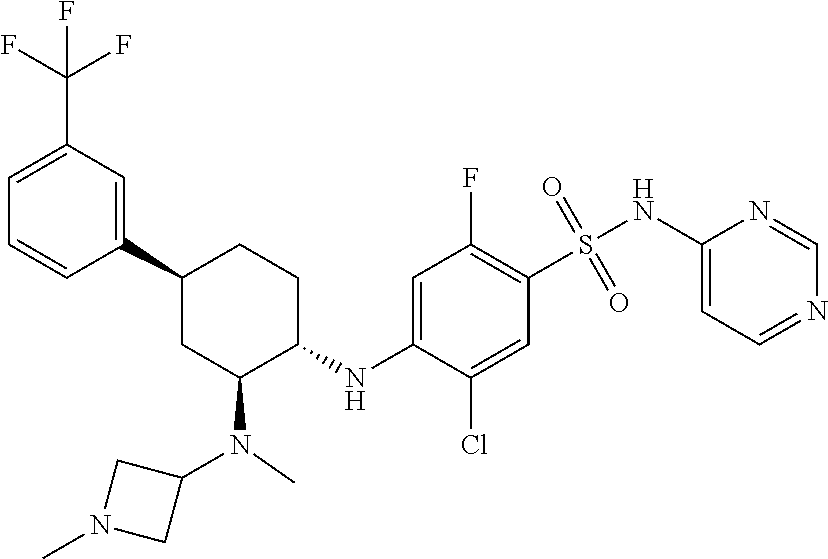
C1(C2CC(N(C)C3CN(C)C3)C(NC3=CC(F)=C(S(=O)(=O)NC4=CC=NC=N4)C=C3Cl)CC2)=CC(C(F)(F)F)=CC=C1
